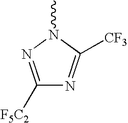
C1([F5C2])=NN(C)C([CF3])=N1
